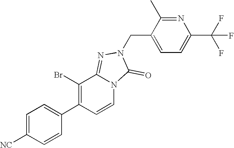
C1=C([NC])C=CC(C2=C(Br)C3=NN(CC4=CC=C(C(F)(F)F)N=C4C)C(=O)N3C=C2)=C1
